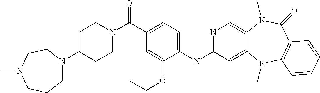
C1(NC2=NC=C3C(=C2)N(C)C2=C(C(=O)N3C)C=CC=C2)=CC=C(C(N2CCC(N3CCCN(C)CC3)CC2)=O)C=C1OCC
